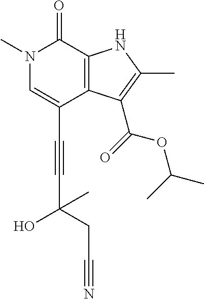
C(C1=CN(C)C(=O)C2=C1C(C(=O)OC(C)C)=C(C)N2)#CC(O)(CC#N)C
